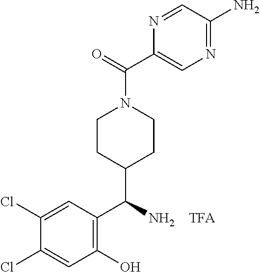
C1(Cl)=CC(C(N)C2CCN(C(=O)C3=CN=C(N)C=N3)CC2)=C(O)C=C1Cl.[TFA]
